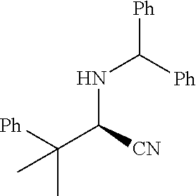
N(C([Ph])[Ph])C(C([Ph])(C)C)[CN]
